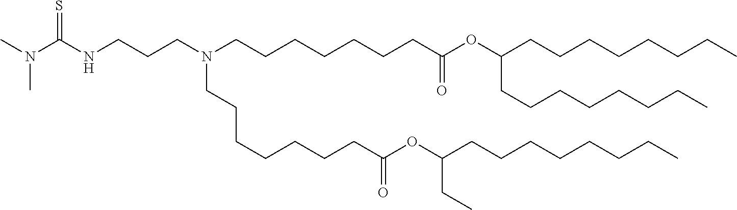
C(CC)(OC(CCCCCCCN(CCCCCCCC(=O)OC(CCCCCCCC)CCCCCCCC)CCCNC(N(C)C)=S)=O)CCCCCCCC
